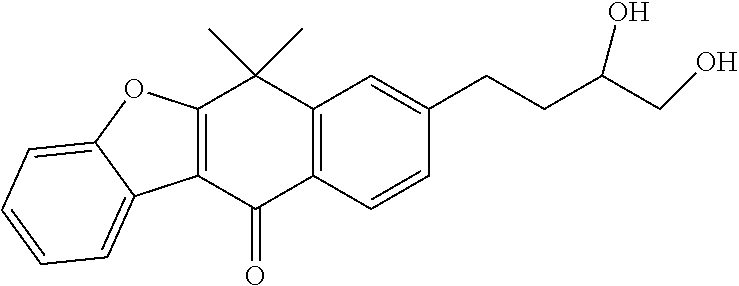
C12=C(C(=O)C3=C(C1(C)C)C=C(CCC(CO)O)C=C3)C1=CC=CC=C1O2
